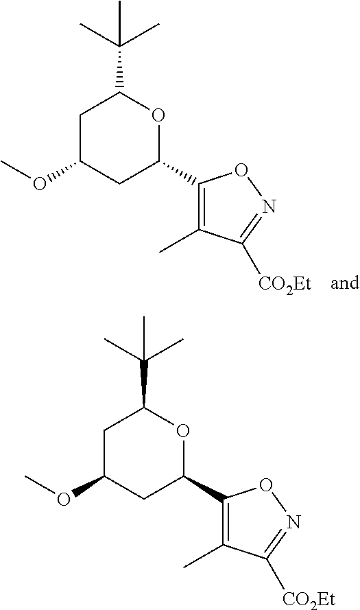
C1C(OC)CC(C2=C(C)C([CO2Et])=NO2)OC1C(C)(C)C.C1C(OC)CC(C2=C(C)C([CO2Et])=NO2)OC1C(C)(C)C
